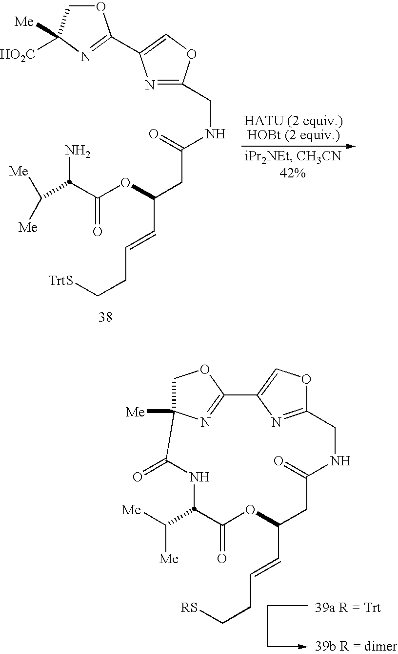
C(NC(=O)CC(OC(=O)C(N)C([Me])[Me])C=CCC[TrtS])C1=NC(C2=NC([HO2C])([Me])CO2)=CO1.C1C2([Me])N=C(O1)C1=COC(=N1)CNC(=O)CC(C=CCC[RS])OC(=O)C(C([Me])[Me])NC2=O
